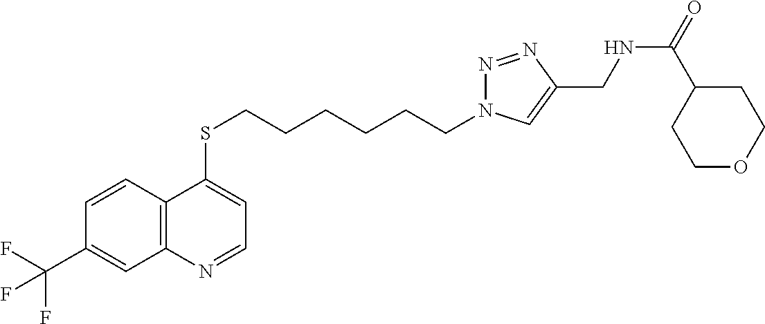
C12=C(C=CC(C(F)(F)F)=C1)C(SCCCCCCN1N=NC(CNC(=O)C3CCOCC3)=C1)=CC=N2
